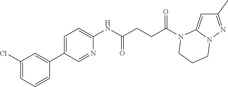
C1(C)=NN2C(=C1)N(C(CCC(NC1=CC=C(C3=CC(Cl)=CC=C3)C=N1)=O)=O)CCC2
